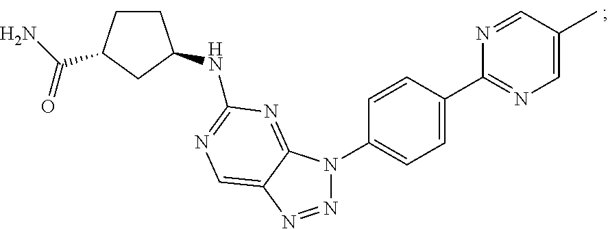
C1CC(C(N)=O)CC1NC1=NC=C2C(=N1)N(C1=CC=C(C3=NC=C(C)C=N3)C=C1)N=N2
